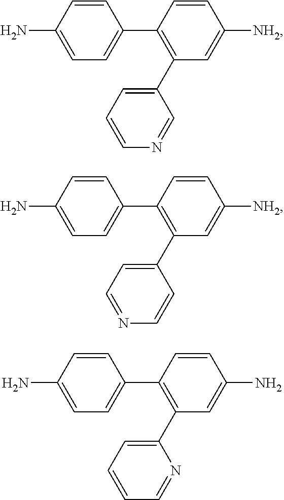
C1=CC(N)=CC=C1C1=C(C2=CC=CN=C2)C=C([NH2])C=C1.C1=CC(N)=CC=C1C1=C(C2=CC=NC=C2)C=C([NH2])C=C1.C1=CC(N)=CC=C1C1=C(C2=CC=CC=N2)C=C(N)C=C1
